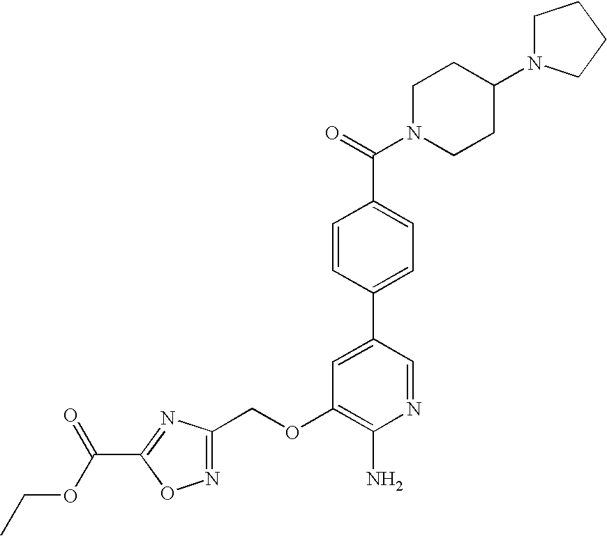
O(C1=C(N)N=CC(C2=CC=C(C(=O)N3CCC(N4CCCC4)CC3)C=C2)=C1)CC1=NOC(C(OCC)=O)=N1
